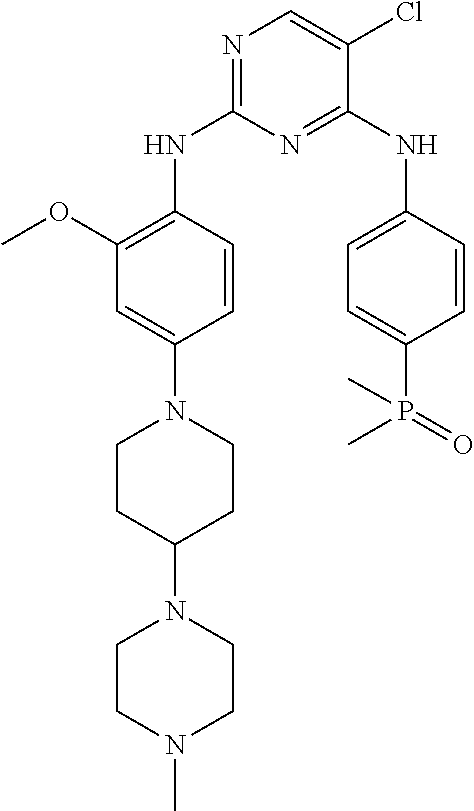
N1=C(NC2=C(OC)C=C(N3CCC(N4CCN(C)CC4)CC3)C=C2)N=C(NC2=CC=C(P(=O)(C)C)C=C2)C(Cl)=C1
